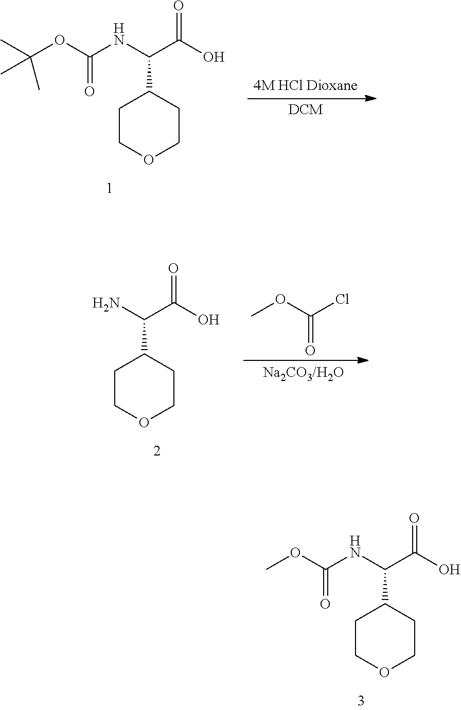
COC(NC(C(O)=O)C1CCOCC1)=O.C(OC(NC(C(O)=O)C1CCOCC1)=O)(C)(C)C.NC(C(O)=O)C1CCOCC1.C(=O)(OC)Cl
